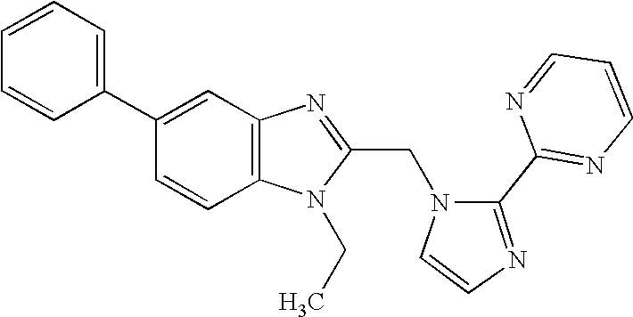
C12=C(N=C(CN3C=CN=C3C3=NC=CC=N3)N1CC)C=C(C1=CC=CC=C1)C=C2
